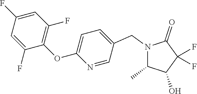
N1(CC2=CC=C(OC3=C(F)C=C(F)C=C3F)N=C2)C(C)C(O)C(F)(F)C1=O
